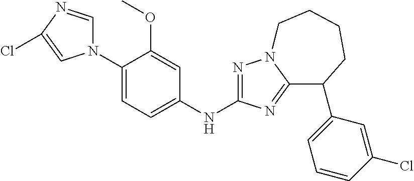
C1(N2C=NC(Cl)=C2)=CC=C(NC2=NN3C(=N2)C(C2=CC=CC(Cl)=C2)CCCC3)C=C1OC
